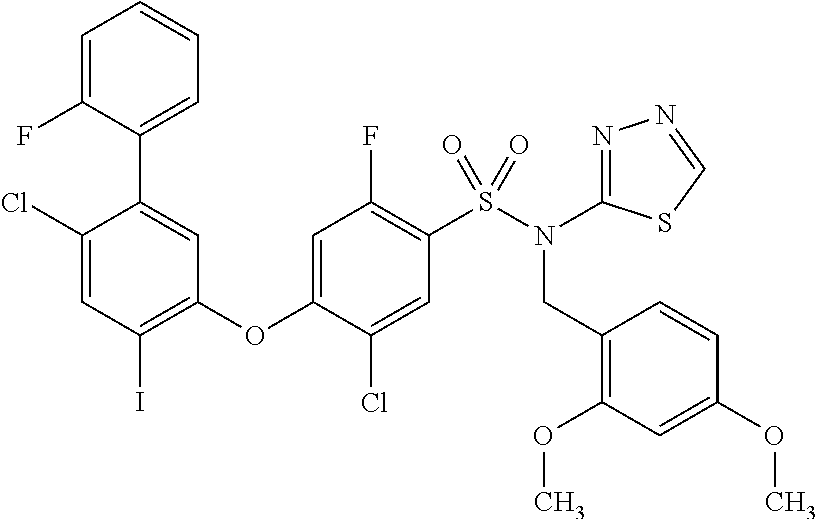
ClC1=CC(I)=C(OC2=CC(F)=C(S(N(CC3=C(OC)C=C(OC)C=C3)C3=NN=CS3)(=O)=O)C=C2Cl)C=C1C1=CC=CC=C1F
